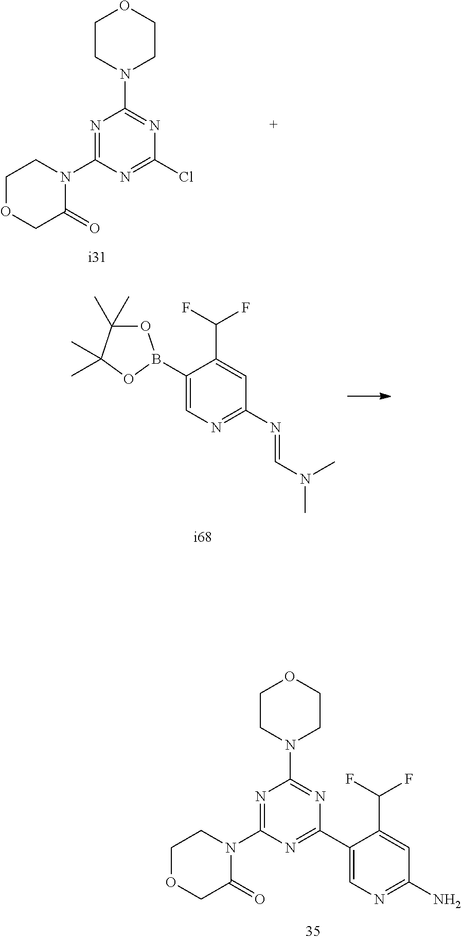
O1C(C)(C)C(C)(C)OB1C1=CN=C(N=CN(C)C)C=C1C(F)F.C1(C2=NC(N3C(=O)COCC3)=NC(N3CCOCC3)=N2)=CN=C(N)C=C1C(F)F.C1OCC(=O)N(C2=NC(N3CCOCC3)=NC(Cl)=N2)C1
